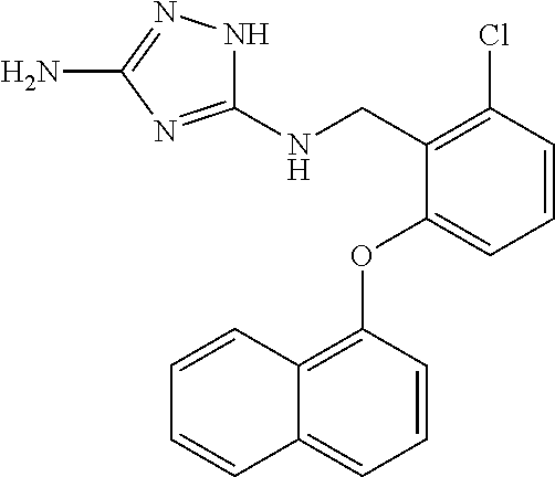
C1=CC=C(OC2=C3C(=CC=C2)C=CC=C3)C(CNC2=NC(N)=NN2)=C1Cl
